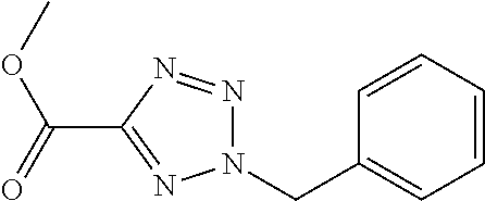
C1(C(=O)OC)=NN(CC2=CC=CC=C2)N=N1
